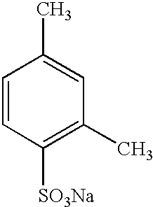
C1=CC([SO3Na])=C(C)C=C1C
